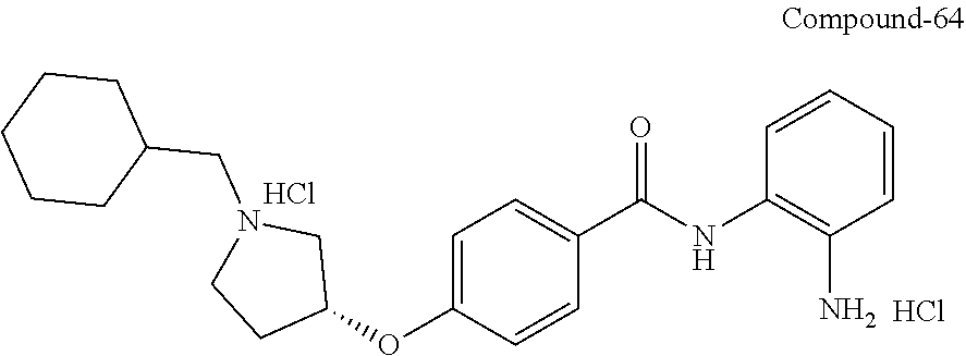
C1=CC(N)=C(NC(C2=CC=C(OC3CCN(CC4CCCCC4)C3)C=C2)=O)C=C1.Cl.Cl
